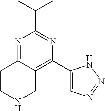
N1=C2C(=C(C3=CN=NN3)N=C1C(C)C)CNCC2
